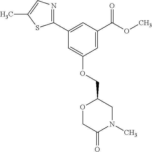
C1(C2=CC(C(=O)OC)=CC(OCC3OCC(=O)N(C)C3)=C2)=NC=C(C)S1
